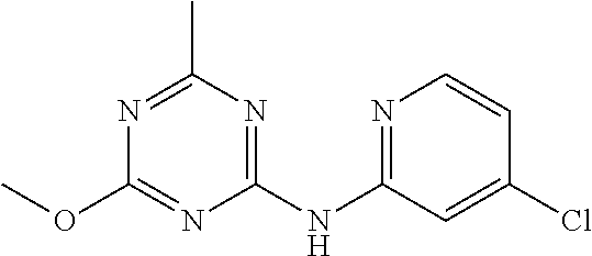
N1=C(NC2=NC=CC(Cl)=C2)N=C(OC)N=C1C
